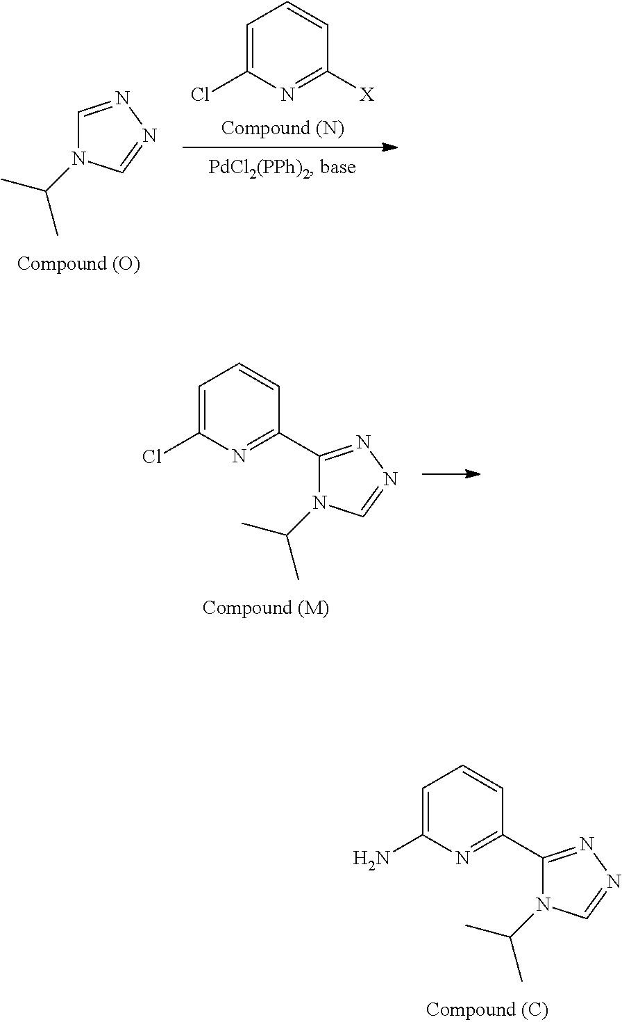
C1=NN=CN1C(C)C.C1=C(Cl)N=C([X])C=C1.C1=C(Cl)N=C(C2=NN=CN2C(C)C)C=C1.C1=C(N)N=C(C2=NN=CN2C(C)C)C=C1
